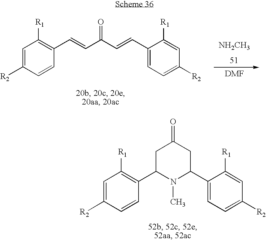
[R2]C1=CC([R1])=C(C2CC(=O)CC(C3=CC=C([R2])C=C3[R1])N2C)C=C1.[R2]C1=CC([R1])=C(C=CC(C=CC2=CC=C([R2])C=C2[R1])=O)C=C1.[NH2CH3]
